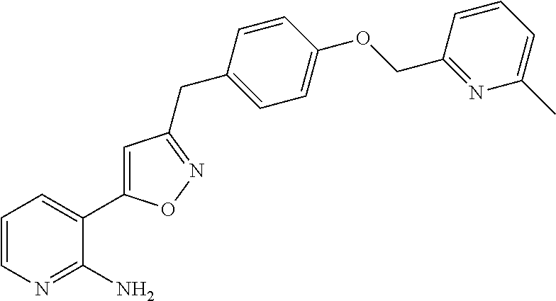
C1=CN=C(N)C(C2=CC(CC3=CC=C(OCC4=NC(C)=CC=C4)C=C3)=NO2)=C1
